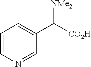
C1=CN=CC(C([CO2H])[NMe2])=C1
